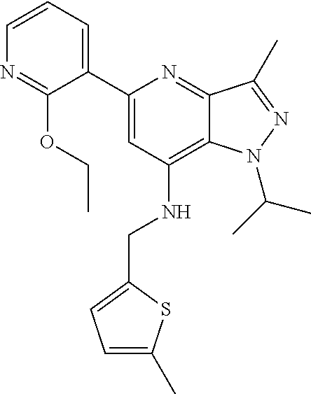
N1=C(OCC)C(C2=CC(NCC3=CC=C(C)S3)=C3C(=N2)C(C)=NN3C(C)C)=CC=C1
